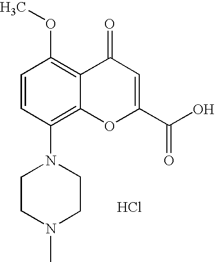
C1=CC(N2CCN(C)CC2)=C2C(=C1OC)C(=O)C=C(C(O)=O)O2.Cl
